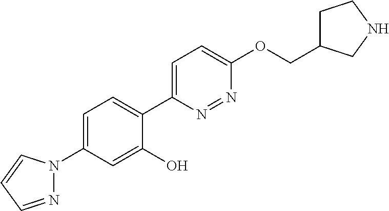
C1=C(N2N=CC=C2)C=C(O)C(C2=CC=C(OCC3CCNC3)N=N2)=C1
